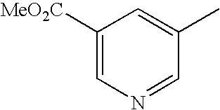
C1([MeO2C])=CN=CC(C)=C1
